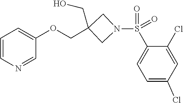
S(=O)(=O)(C1=CC=C(Cl)C=C1Cl)N1CC(COC2=CC=CN=C2)(CO)C1
